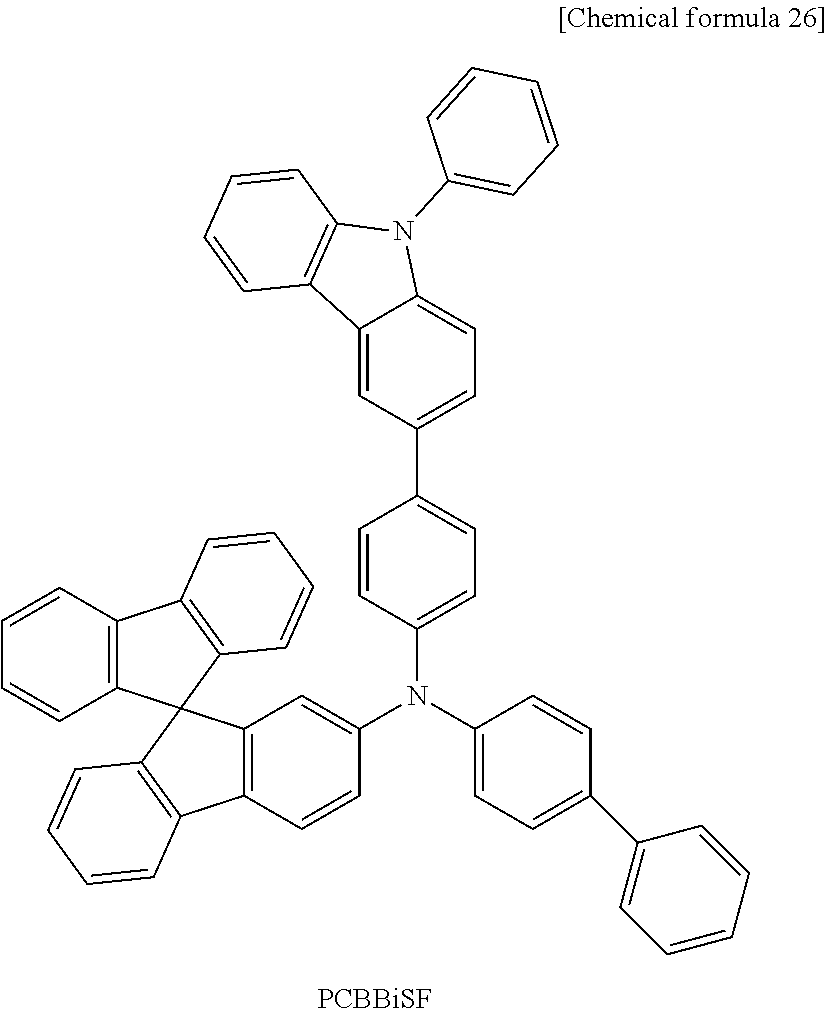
[PCBBiSF].C1(N(C2=CC3=C(C=C2)C2=C(C=CC=C2)C32C3=C(C=CC=C3)C3=C2C=CC=C3)C2=CC=C(C3=CC=CC=C3)C=C2)=CC=C(C2=CC=C3C(=C2)C2=C(N3C3=CC=CC=C3)C=CC=C2)C=C1
